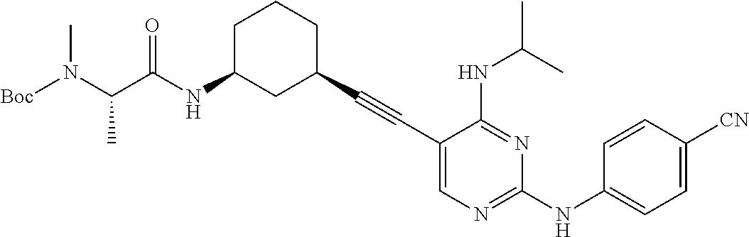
[Boc]N(C(C(NC1CC(C#CC2=CN=C(NC3=CC=C([CN])C=C3)N=C2NC(C)C)CCC1)=O)C)C
